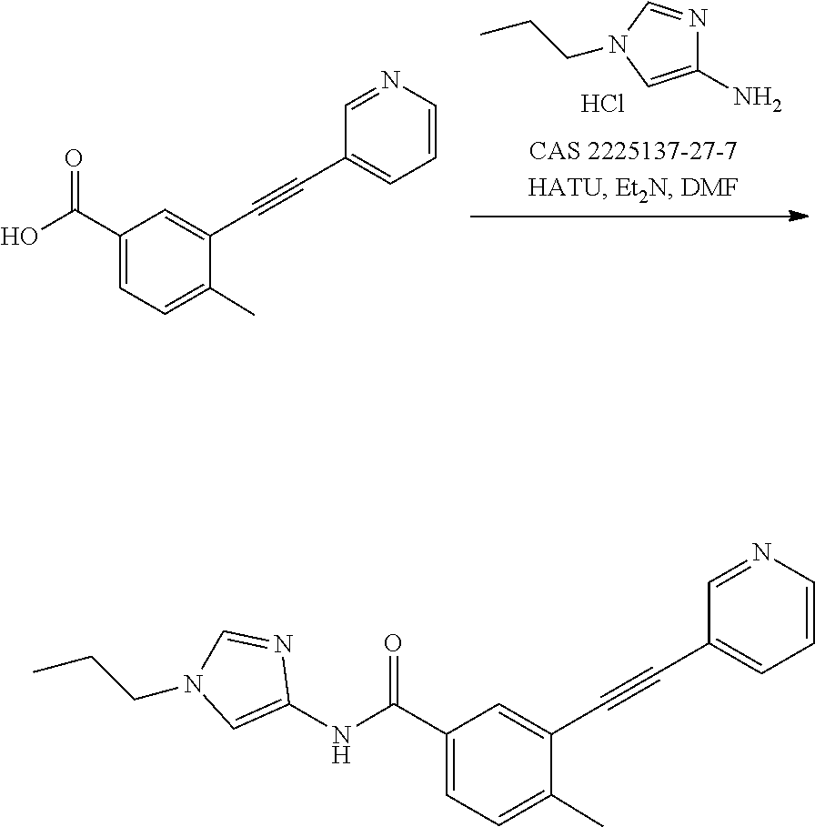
C1(N)=CN(CCC)C=N1.Cl.C1(C#CC2=CC(C(O)=O)=CC=C2C)=CC=CN=C1.N1(CCC)C=C(NC(C2=CC=C(C)C(C#CC3=CC=CN=C3)=C2)=O)N=C1
